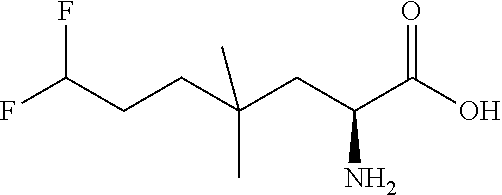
C(CC(C(O)=O)N)(C)(C)CCC(F)F
